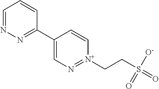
C1=NN=C(C2=CN=[N+](CCS(=O)([O-])=O)C=C2)C=C1
